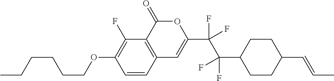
C1=CC2=C(C(F)=C1OCCCCCC)C(=O)OC(C(C(C1CCC(C=CC)CC1)(F)F)(F)F)=C2
